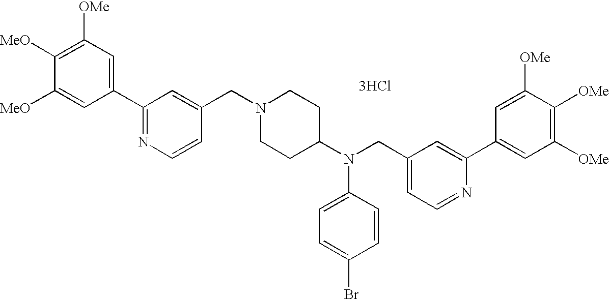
C1([OMe])=C([MeO])C([MeO])=CC(C2=NC=CC(CN3CCC(N(CC4=CC=NC(C5=CC([OMe])=C([OMe])C([OMe])=C5)=C4)C4=CC=C(Br)C=C4)CC3)=C2)=C1.[3HCl]
